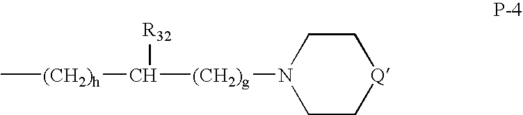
C[(CH2)h]C([(CH2)g]N1CC[Q]CC1)[R32]
